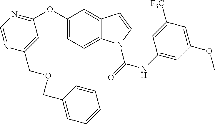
C12=CC(OC3=NC=NC(COCC4=CC=CC=C4)=C3)=CC=C1N(C(NC1=CC(OC)=CC([F3C])=C1)=O)C=C2
